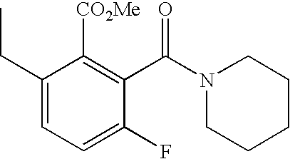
C1(CC)=CC=C(F)C(C(N2CCCCC2)=O)=C1[CO2Me]
